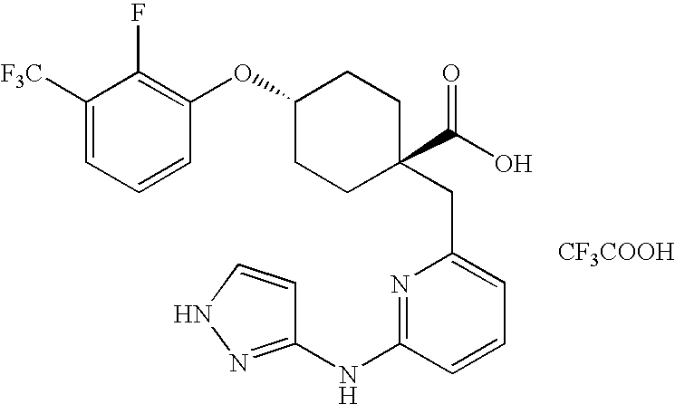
C1([F3C])=CC=CC(OC2CCC(C(O)=O)(CC3=CC=CC(NC4=NNC=C4)=N3)CC2)=C1F.[CF3COOH]
